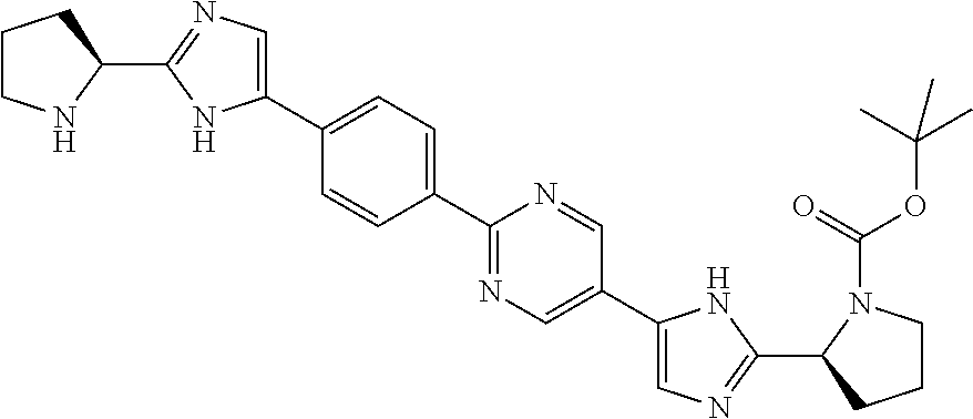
C1(C2CCCN2)=NC=C(C2=CC=C(C3=NC=C(C4=CN=C(C5CCCN5C(=O)OC(C)(C)C)N4)C=N3)C=C2)N1
